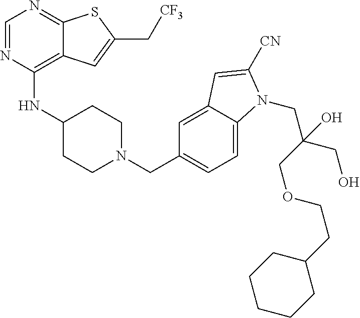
C1=NC(NC2CCN(CC3=CC=C4C(=C3)C=C([CN])N4CC(COCCC3CCCCC3)(CO)O)CC2)=C2C(=N1)SC(C[CF3])=C2
